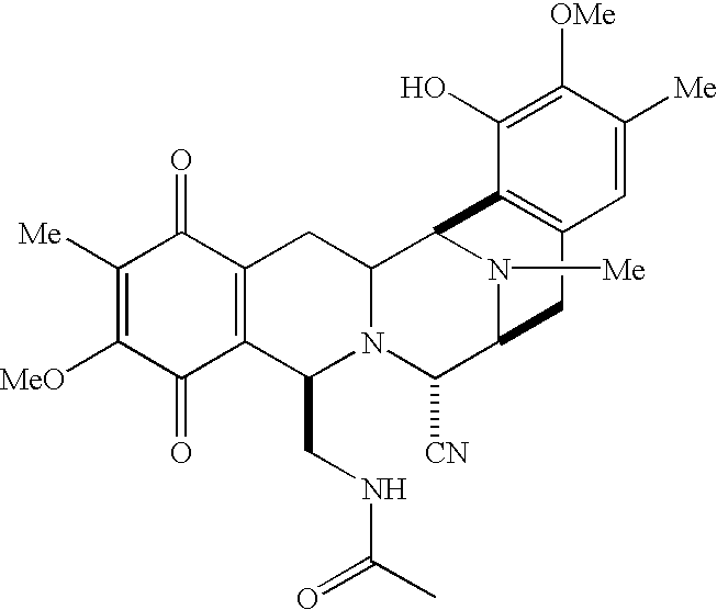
C1([Me])=C([MeO])C(=O)C2=C(C1=O)CC1N(C2CNC(=O)C)C([CN])C2N([Me])C1C1=C(C2)C=C([Me])C([OMe])=C1O
